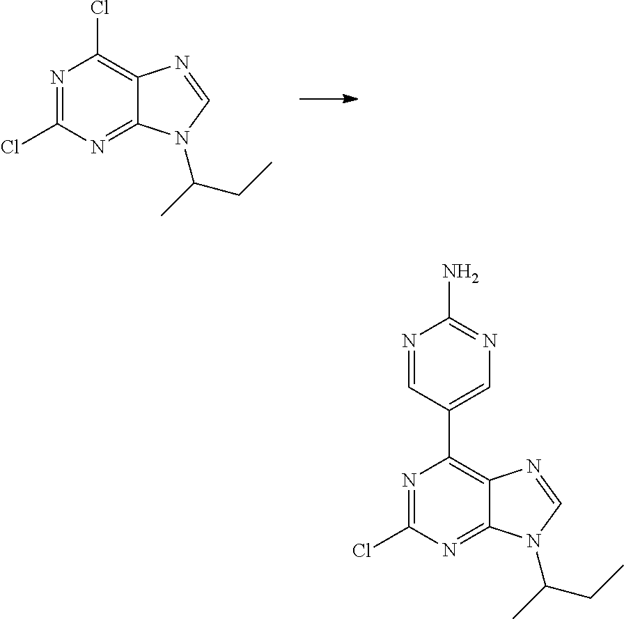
N1=C(Cl)N=C2C(=C1Cl)N=CN2C(CC)C.N1=C(Cl)N=C2C(=C1C1=CN=C(N)N=C1)N=CN2C(CC)C
